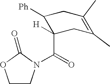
C1CN(C(=O)C2([H])CC(C)=C(C)CC2[Ph])C(=O)O1
